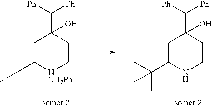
C1C(C(C)(C)C)NCCC1(C([Ph])[Ph])O.C1C(C(C)C)[NCH2Ph]CCC1(C([Ph])[Ph])O
